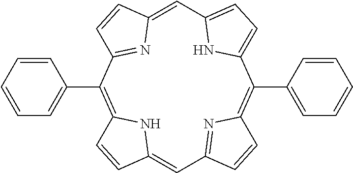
C12=CC3=CC=C(N3)C(C3=CC=CC=C3)=C3N=C(C=C4C=CC(=C(C5=CC=CC=C5)C(=N1)C=C2)N4)C=C3
